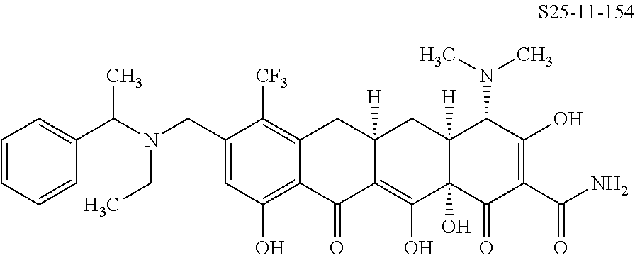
C1(CN(C(C2=CC=CC=C2)C)CC)=CC(O)=C2C(=C1[CF3])CC1([H])C(=C(O)C3(O)C([H])(C1)C(N(C)C)C(O)=C(C(N)=O)C3=O)C2=O
